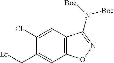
BrCC1=CC2=C(C=C1Cl)C(N([Boc])[Boc])=NO2
